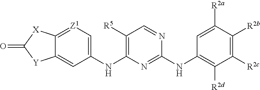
C1(NC2=C([R5])C=NC(NC3=C([R2d])C([R2c])=C([R2b])C([R2a])=C3)=N2)=C[Z1]=C2C(=C1)[Y]C(=O)[X]2
